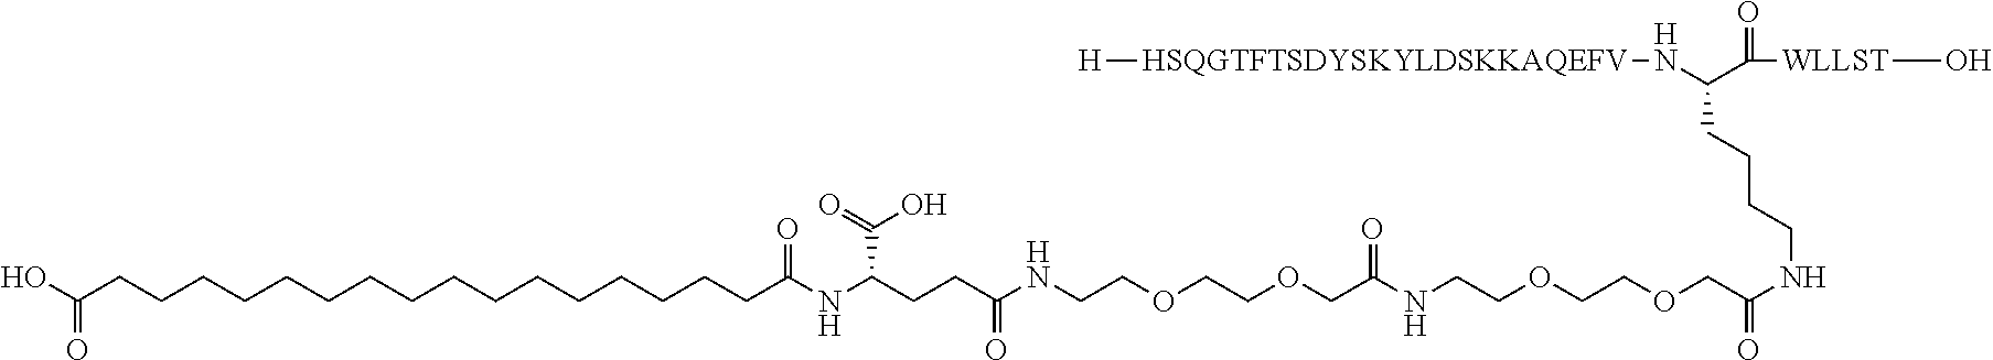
[H].C(C(NCCOCCOCC(=O)NCCOCCOCC(NCCCCC(C([WLLST]O)=O)N[HSQGTFTSDYSKYLDSKKAQEFV][H])=O)=O)CC(NC(CCCCCCCCCCCCCCCCC(O)=O)=O)C(=O)O
